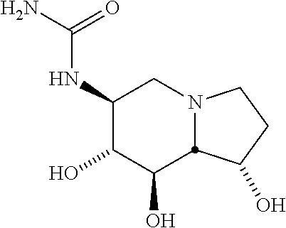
C1(NC(N)=O)C(O)C(O)C2N(C1)CCC2O
